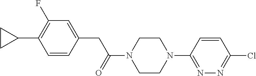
C1=CC(CC(N2CCN(C3=NN=C(Cl)C=C3)CC2)=O)=CC(F)=C1C1CC1
